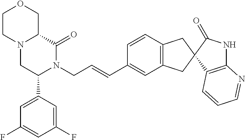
C1CN2C(CO1)C(=O)N(CC=CC1=CC3=C(C=C1)CC1(C3)C3=C(NC1=O)N=CC=C3)C(C1=CC(F)=CC(F)=C1)C2
